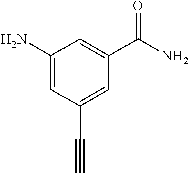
NC1=CC(C#C)=CC(C(N)=O)=C1
